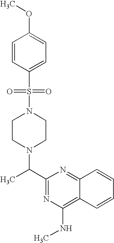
N1(S(C2=CC=C(OC)C=C2)(=O)=O)CCN(C(C2=NC(NC)=C3C(=N2)C=CC=C3)C)CC1
